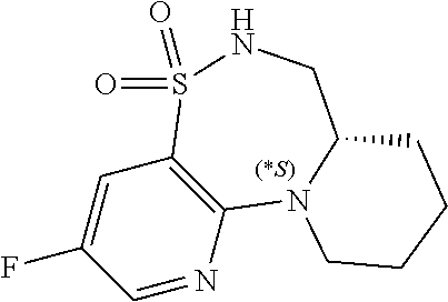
C1=C(F)C=NC2=C1S(=O)(=O)NCC1N2CCCC1
